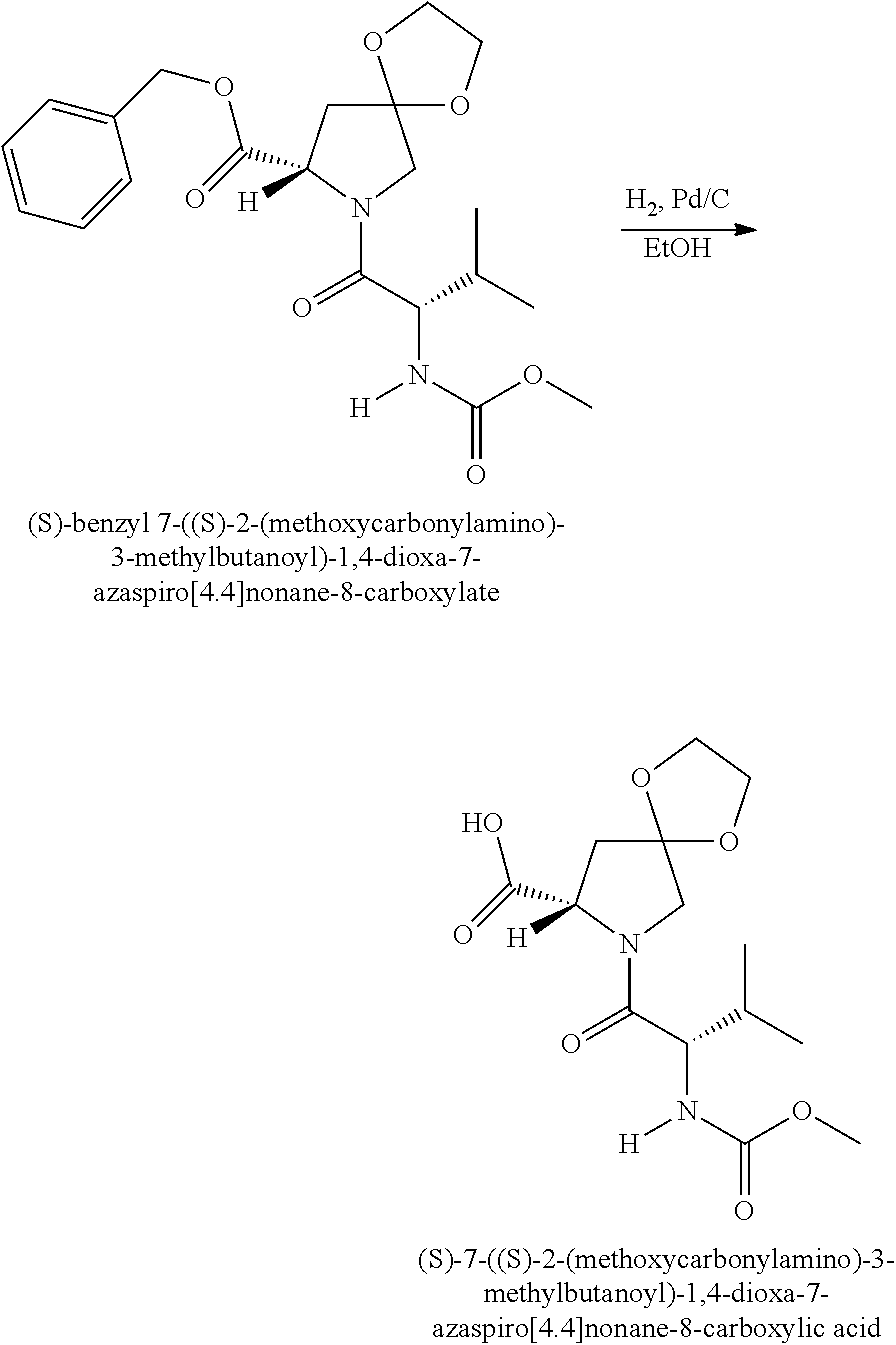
[EtOH].C12(CC(C(=O)OCC3=CC=CC=C3)([H])N(C(C(C(C)C)N(C(OC)=O)[H])=O)C1)OCCO2.C12(CC(C(=O)O)([H])N(C(C(C(C)C)N(C(OC)=O)[H])=O)C1)OCCO2
